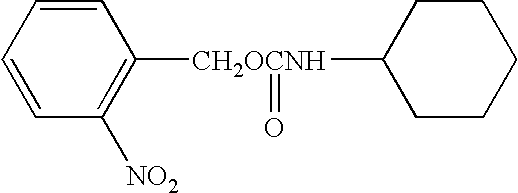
C1=CC=CC([CH2OCNH](=O)C2CCCCC2)=C1[NO2]
